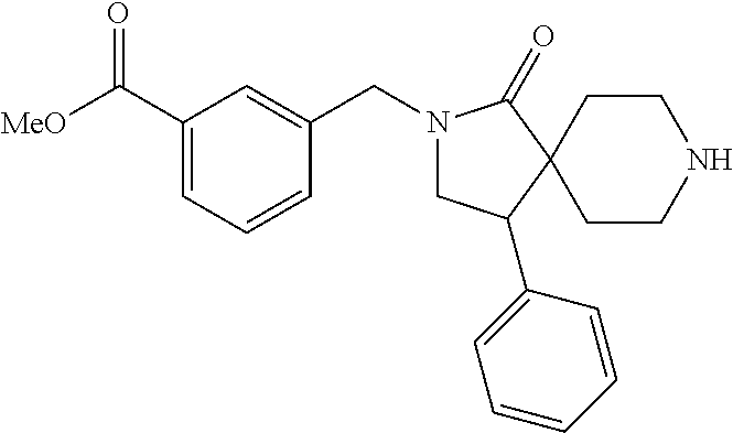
N1(CC2=CC(C([MeO])=O)=CC=C2)CC(C2=CC=CC=C2)C2(C1=O)CCNCC2
